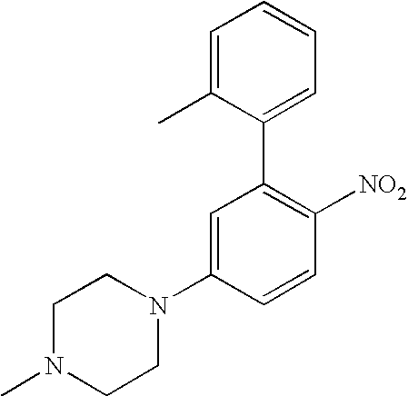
C1N(C)CCN(C2=CC(C3=CC=CC=C3C)=C([NO2])C=C2)C1
